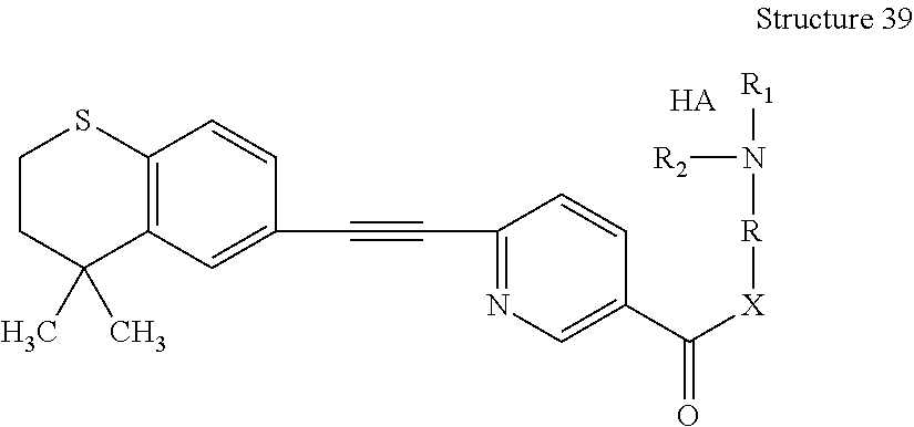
C12=C(C=C(C#CC3=NC=C(C(=O)[X][R]N([R2])[R1])C=C3)C=C1)C(C)(C)CCS2.[HA]
